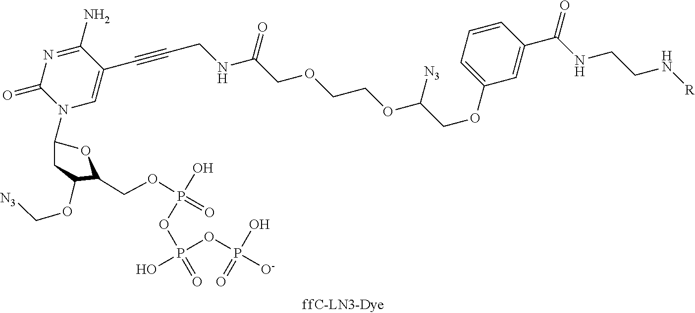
C1(N)=NC(=O)N(C2CC(OC[N3])C(COP(=O)(OP(=O)(OP([O-])(O)=O)O)O)O2)C=C1C#CCNC(COCCOC(COC1=CC=CC(C(NCCN[R])=O)=C1)[N3])=O
